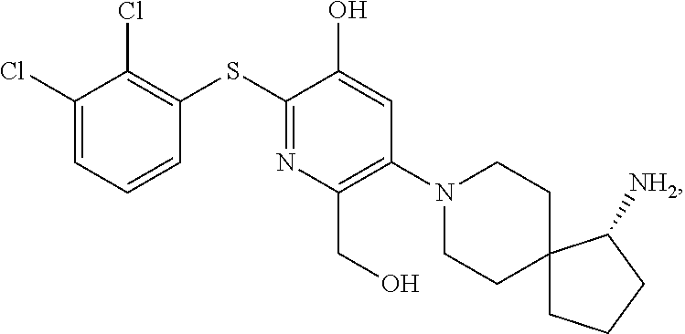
S(C1=NC(CO)=C(N2CCC3(CC2)CCCC3[NH2])C=C1O)C1=C(Cl)C(Cl)=CC=C1
